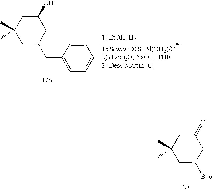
C1N([Boc])CC(=O)CC1(C)C.C1N(CC2=CC=CC=C2)CC(O)CC1(C)C
